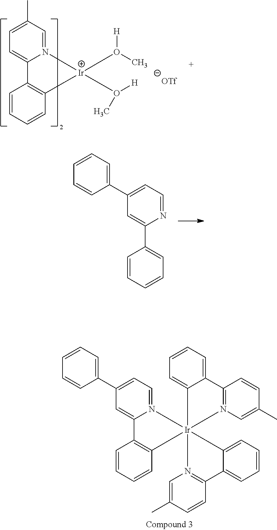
C1=CC=CC2=C1C1=CC=C(C)C=N1[Ir]2(O(C)[H])O(C)[H].C1=CC=CC=C1C1=CC(C2=CC=CC=C2)=CC=N1.C1=CC=CC2=C1C1=CC(C3=CC=CC=C3)=CC=N1[Ir]213(C2=CC=CC=C2C2=N1C=C(C)C=C2)N1=C(C=CC(C)=C1)C1=CC=CC=C13
